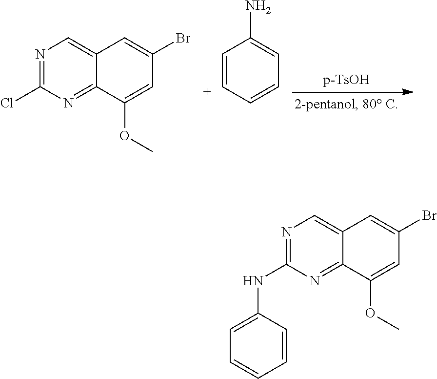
N1=C(Cl)N=C2C(=C1)C=C(Br)C=C2OC.[C+]1=CC(N)=CC=C1.N1=C(NC2=CC=CC=C2)N=C2C(=C1)C=C(Br)C=C2OC
